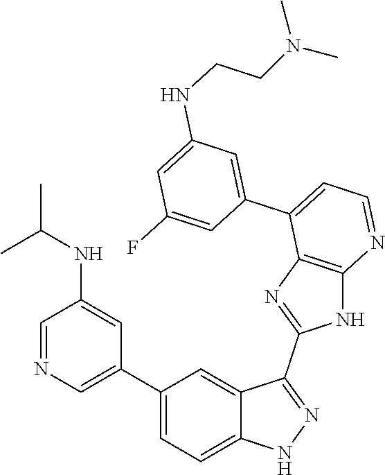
C1=NC=C(C2=CC=C3C(=C2)C(C2=NC4=C(N2)N=CC=C4C2=CC(NCCN(C)C)=CC(F)=C2)=NN3)C=C1NC(C)C
